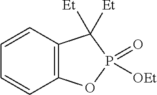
C1=CC2=C(C=C1)OP(=O)([OEt])C2([Et])[Et]
